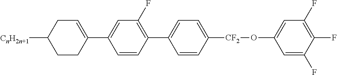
C1=C(C2=CC(F)=C(C3=CC=C([CF2]OC4=CC(F)=C(F)C(F)=C4)C=C3)C=C2)CCC([CnH2n+1])C1
